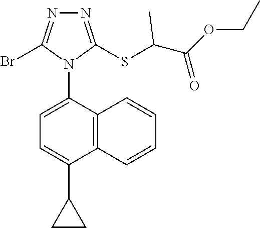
N1=C(SC(C(OCC)=O)C)N(C2=CC=C(C3CC3)C3=C2C=CC=C3)C(Br)=N1
